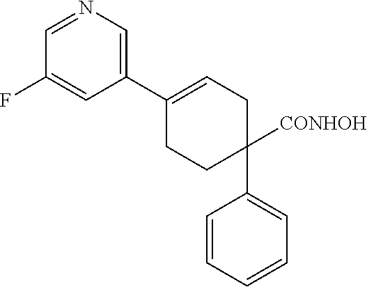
C1(C2=CCC([CONHOH])(C3=CC=CC=C3)CC2)=CN=CC(F)=C1
